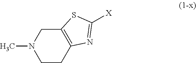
C1CC2=C(CN1C)SC([X])=N2
